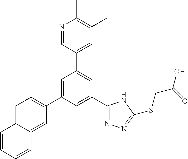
C1(C2=NN=C(SCC(O)=O)N2)=CC(C2=CC=C3C(=C2)C=CC=C3)=CC(C2=CC(C)=C(C)N=C2)=C1
